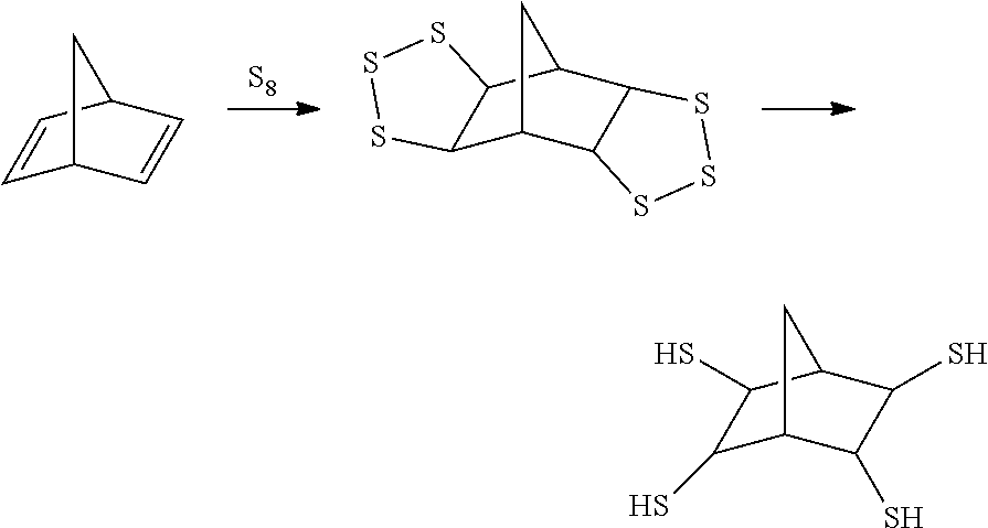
C1=CC2C=CC1C2.[S8].C12C3C4C(C(C1SSS2)C3)SSS4.C1(S)C2C(S)C(S)C(C1S)C2
